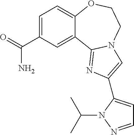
C1=C(C(=O)N)C=C2C(=C1)OCCN1C2=NC(C2=CC=NN2C(C)C)=C1
